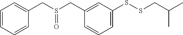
S(CC1=CC(SSCC(C)C)=CC=C1)(=O)CC1=CC=CC=C1
